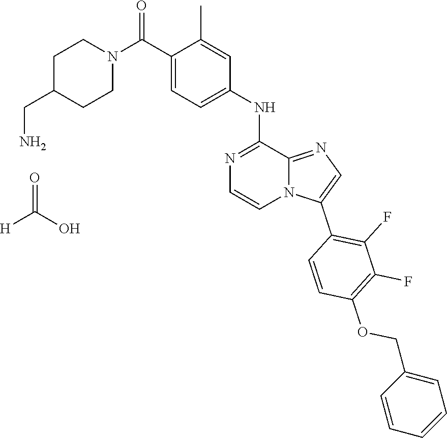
C1C(CN)CCN(C(C2=CC=C(NC3=NC=CN4C3=NC=C4C3=C(F)C(F)=C(OCC4=CC=CC=C4)C=C3)C=C2C)=O)C1.O=C(O)[H]
